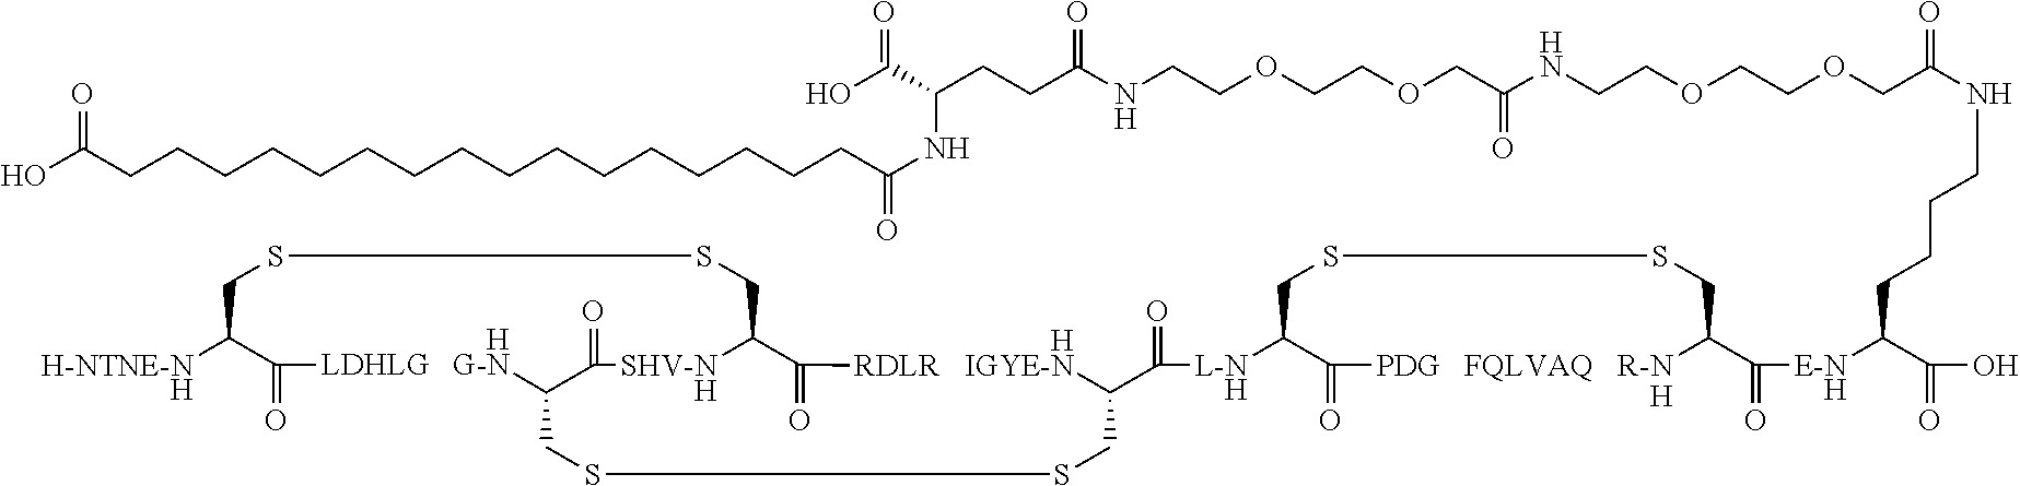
[H-NTNE-NH]C1C(=O)[HLDHLG   G-N]C2C(=O)[SHV-NH]C(CSSC1)C(=O)[HRDLR   IGYE-N]C(C(=O)[L-NH]C1C(=O)[PDG   FQLVAQ   R-NH]C(C(=O)[E-NH]C(C(=O)O)CCCCNC(COCCOCCNC(COCCOCCNC(CCC(C(O)=O)NC(CCCCCCCCCCCCCCCCC(O)=O)=O)=O)=O)=O)CSSC1)CSSC2
